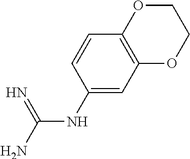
C(NC1=CC2=C(C=C1)OCCO2)(N)=N
